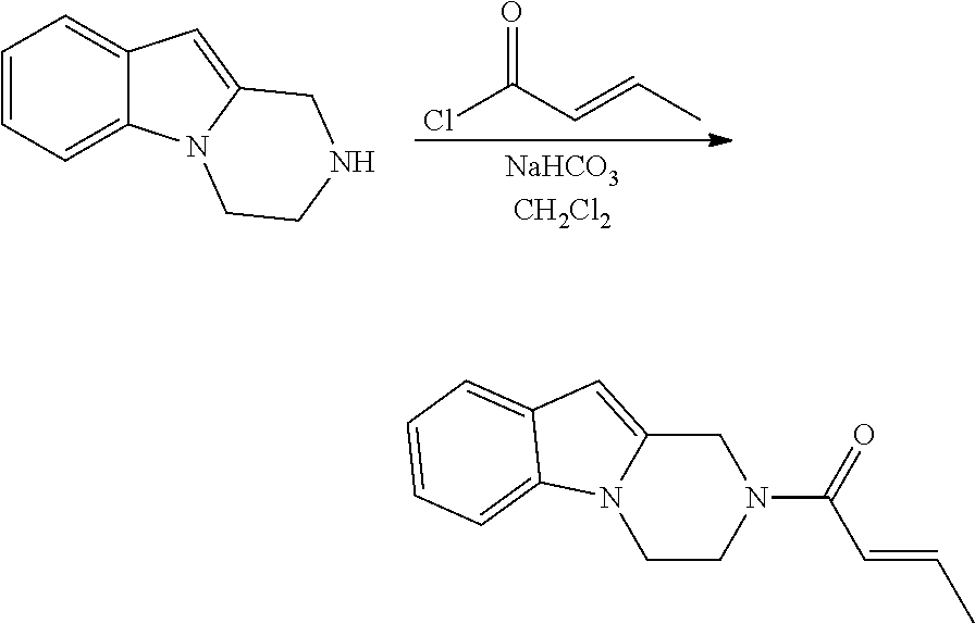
ClC(C=CC)=O.C1=CC=C2C(=C1)C=C1N2CCNC1.C1CN(C(C=CC)=O)CC2=CC3=CC=CC=C3N12
